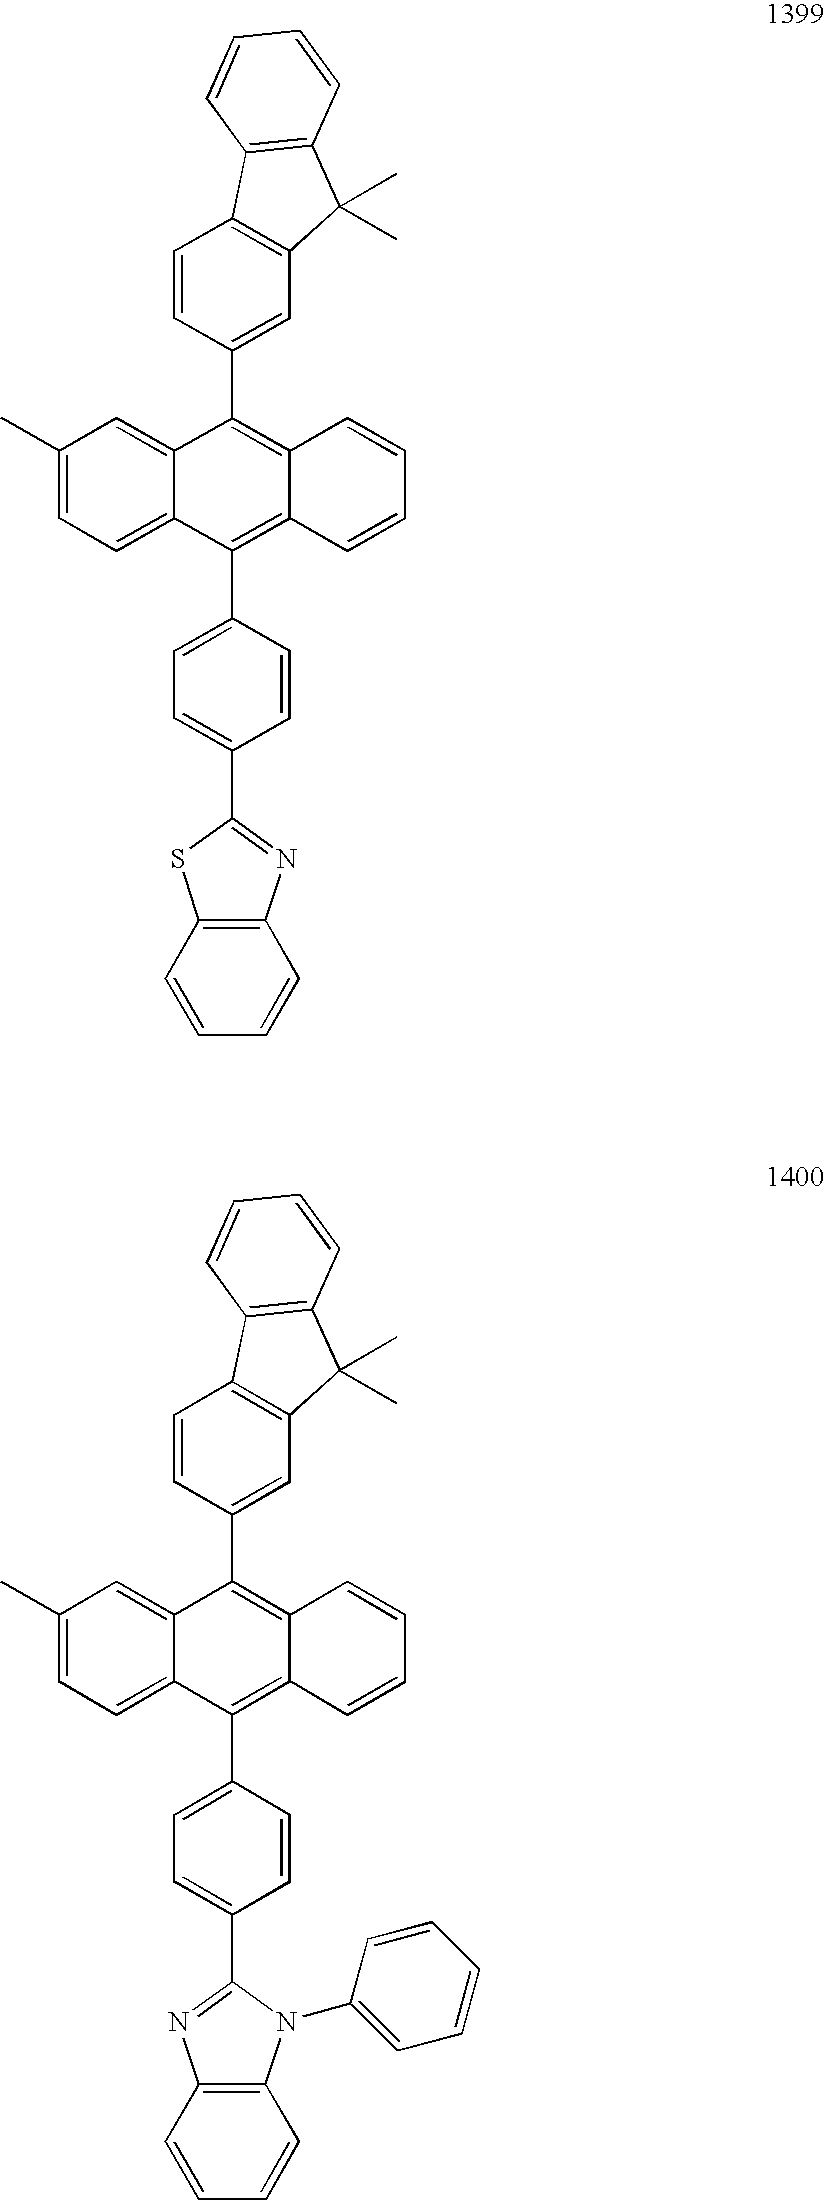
C1(C)=CC=C2C(=C1)C(C1=CC3=C(C=C1)C1=C(C3(C)C)C=CC=C1)=C1C(=C2C2=CC=C(C3=NC4=C(C=CC=C4)N3C3=CC=CC=C3)C=C2)C=CC=C1.C1(C)=CC=C2C(=C1)C(C1=CC3=C(C=C1)C1=C(C3(C)C)C=CC=C1)=C1C(=C2C2=CC=C(C3=NC4=C(C=CC=C4)S3)C=C2)C=CC=C1
